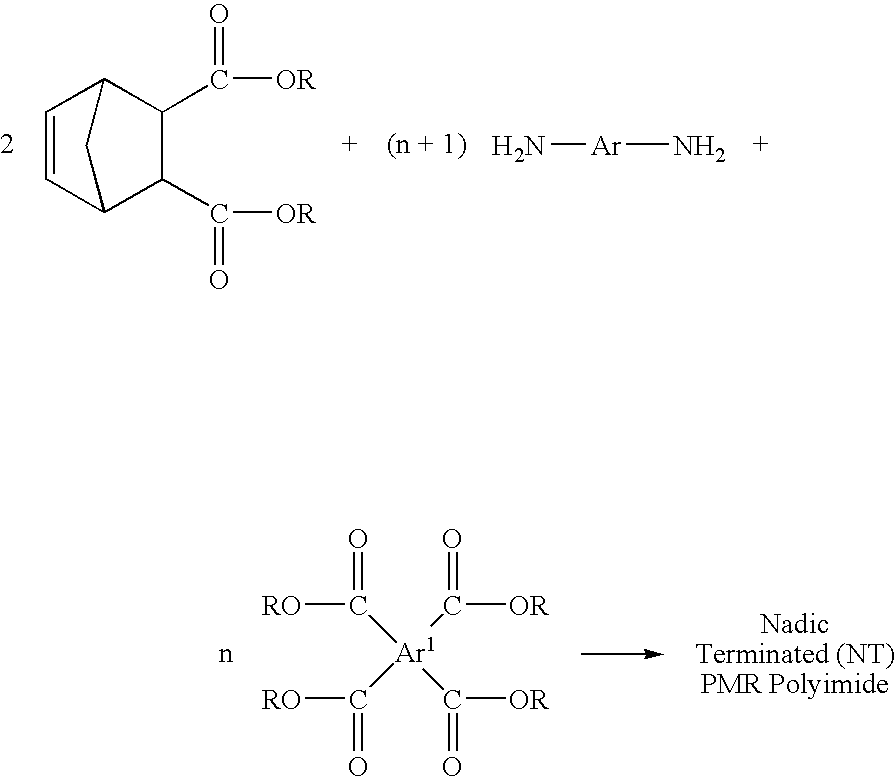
C1(C([OR])=O)C2C=CC(C1C([OR])=O)C2.N[Ar]N.C([Ar1](C([OR])=O)(C([RO])=O)C([OR])=O)([RO])=O.n
